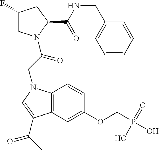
C1(F)CN(C(CN2C3=C(C=C(OCP(O)(=O)O)C=C3)C(C(C)=O)=C2)=O)C(C(NCC2=CC=CC=C2)=O)C1
